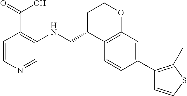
C1C(CNC2=C(C(=O)O)C=CN=C2)C2=C(OC1)C=C(C1=C(C)SC=C1)C=C2
